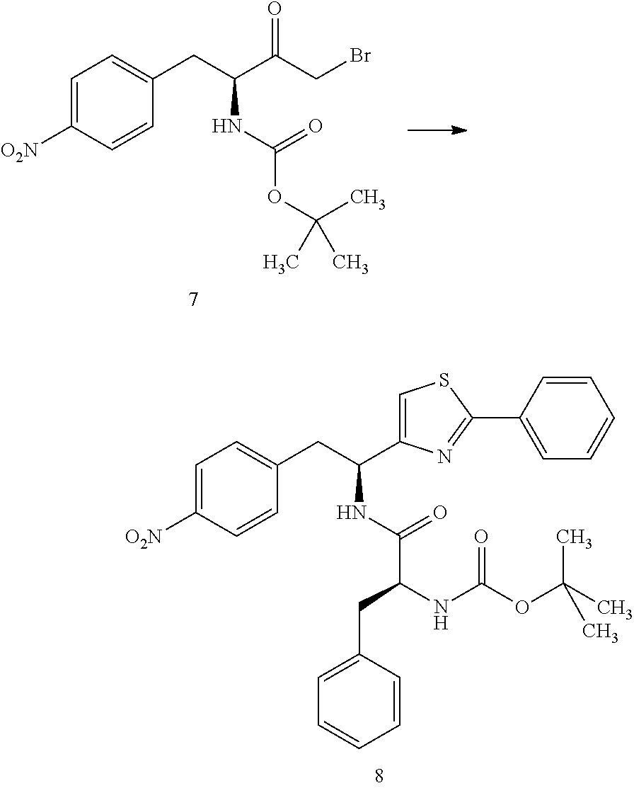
C1=C([O2N])C=CC(CC(C(CBr)=O)NC(=O)OC(C)(C)C)=C1.C1=C([O2N])C=CC(CC(C2=CSC(C3=CC=CC=C3)=N2)NC(=O)C(NC(=O)OC(C)(C)C)CC2=CC=CC=C2)=C1
